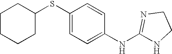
C1CCCC(SC2=CC=C(NC3=NCCN3)C=C2)C1
